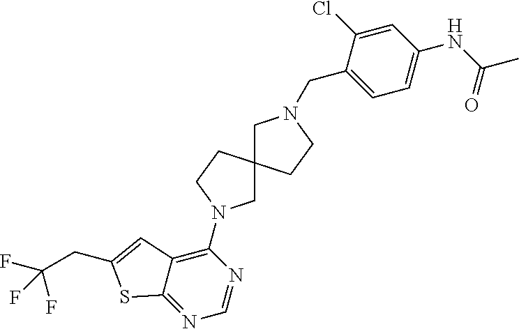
C1=C(CN2CC3(CC2)CN(C2=C4C(=NC=N2)SC(CC(F)(F)F)=C4)CC3)C(Cl)=CC(NC(C)=O)=C1
